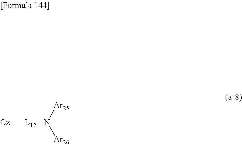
[Cz][L12]N([Ar26])[Ar25]
